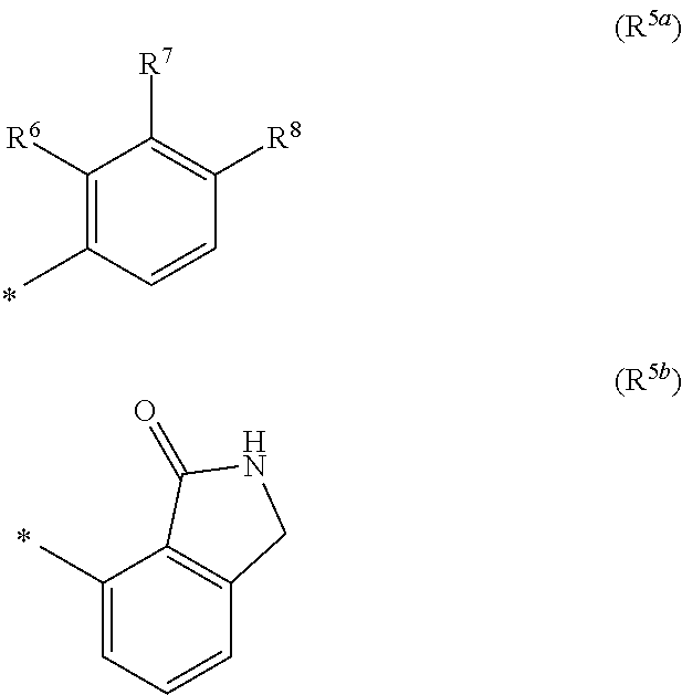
C1([R6])=C(C)C=CC([R8])=C1[R7].C1(C)=CC=CC2=C1C(=O)NC2
